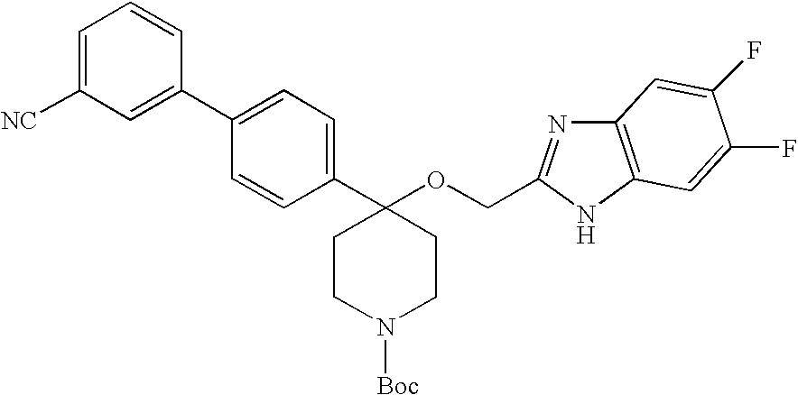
C1=C([NC])C=C(C2=CC=C(C3(OCC4=NC5=C(N4)C=C(F)C(F)=C5)CCN([Boc])CC3)C=C2)C=C1
